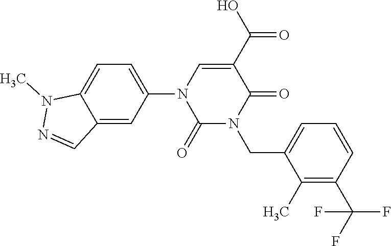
C1=C(N2C(=O)N(CC3=CC=CC(C(F)(F)F)=C3C)C(=O)C(C(O)=O)=C2)C=C2C(=C1)N(C)N=C2
